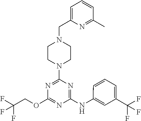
C1CN(CC2=CC=CC(C)=N2)CCN1C1=NC(OCC(F)(F)F)=NC(NC2=CC(C(F)(F)F)=CC=C2)=N1
